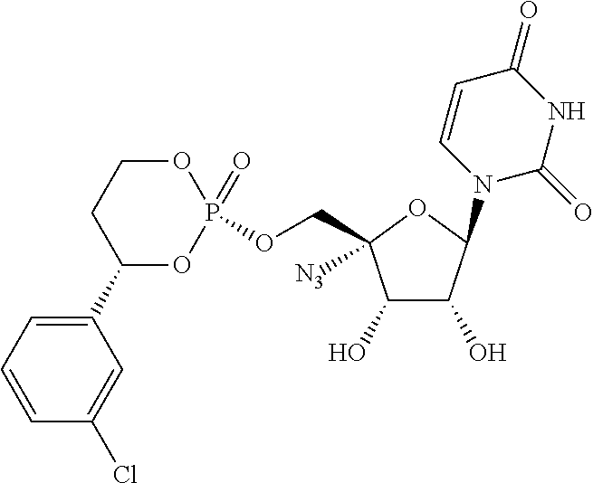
O(CC1([N3])C(O)C(O)C(N2C=CC(=O)NC2=O)O1)P1(=O)OCCC(C2=CC=CC(Cl)=C2)O1
